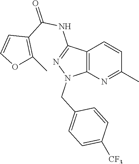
C12=C(N=C(C)C=C1)N(CC1=CC=C([CF3])C=C1)N=C2NC(=O)C1=C(C)OC=C1
